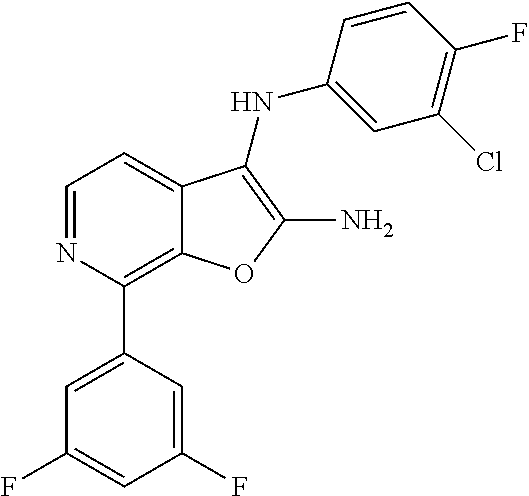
N1=CC=C2C(=C1C1=CC(F)=CC(F)=C1)OC(N)=C2NC1=CC(Cl)=C(F)C=C1
